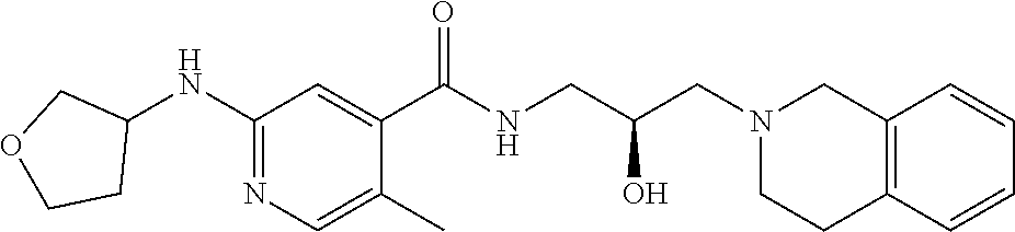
C1(NC2COCC2)=NC=C(C)C(C(NCC(CN2CCC3=C(C2)C=CC=C3)O)=O)=C1
